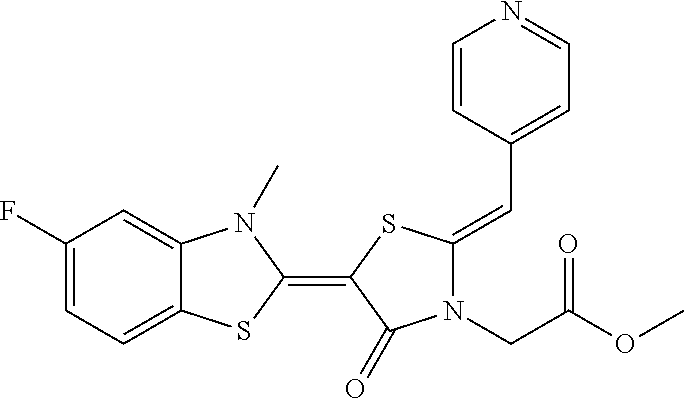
C1(F)=CC=C2C(=C1)N(C)C(=C1SC(=CC3=CC=NC=C3)N(CC(OC)=O)C1=O)S2
